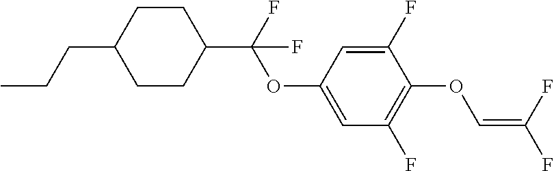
C1CC(C(OC2=CC(F)=C(OC=C(F)F)C(F)=C2)(F)F)CCC1CCC
